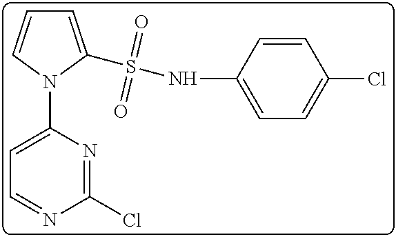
C1=CC(NS(=O)(=O)C2=CC=CN2C2=CC=NC(Cl)=N2)=CC=C1Cl
